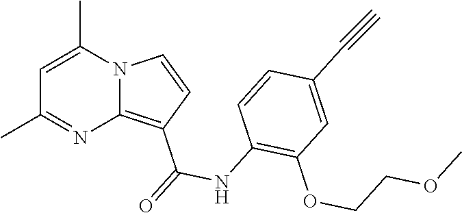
C1(C)=NC2=C(C(=O)NC3=C(OCCOC)C=C(C#C)C=C3)C=CN2C(C)=C1
